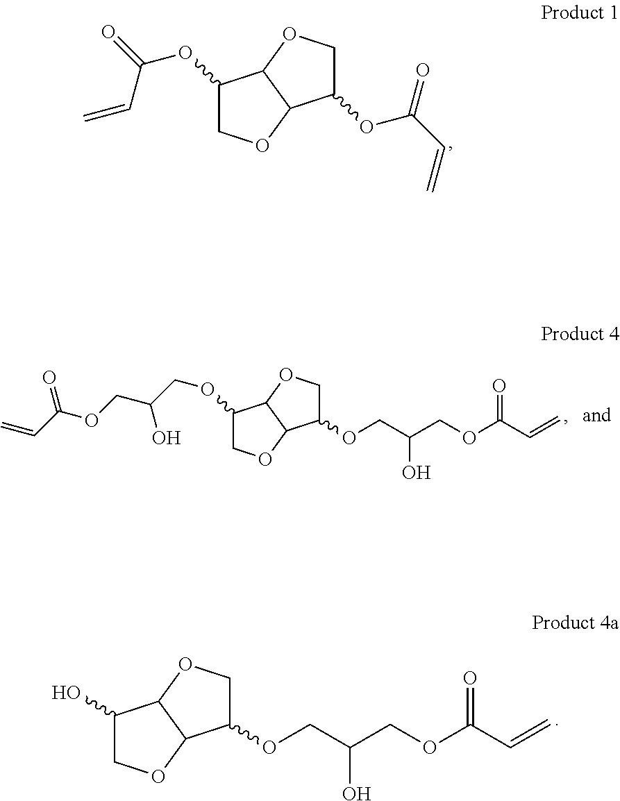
C1(OCC(COC(C=C)=O)O)COC2C1OCC2OCC(COC(C=C)=O)O.C1(OC(=O)C=C)COC2C1OCC2OC(C=C)=O.C1(O)COC2C1OCC2OCC(COC(C=C)=O)O
